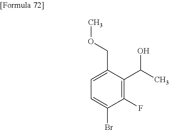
C1=C(Br)C(F)=C(C(C)O)C(COC)=C1
